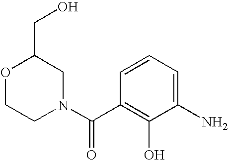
O1CCN(C(C2=C(O)C(N)=CC=C2)=O)CC1CO
